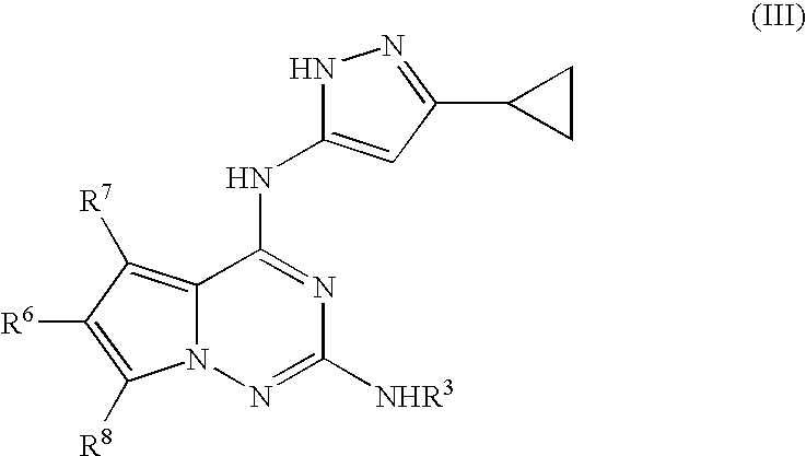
C12=C([R7])C([R6])=C([R8])N1N=C([NHR3])N=C2NC1=CC(C2CC2)=NN1
